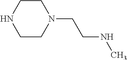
C1CNCCN1CCNC
